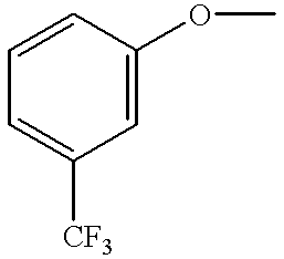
C1=C([CF3])C=C(OC)C=C1
